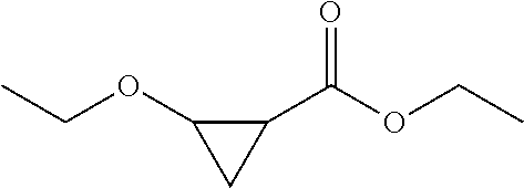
C(C)OC(C1C(OCC)C1)=O
